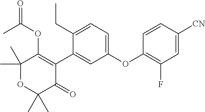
C1(C)(C)OC(C)(C)C(=O)C(C2=CC(OC3=C(F)C=C([CN])C=C3)=CC=C2CC)=C1OC(=O)C
